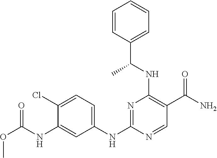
C1(NC(OC)=O)=CC(NC2=NC(NC(C3=CC=CC=C3)C)=C(C(N)=O)C=N2)=CC=C1Cl
